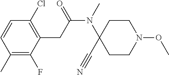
C1=CC(C)=C(F)C(CC(N(C2(C#N)CCN(OC)CC2)C)=O)=C1Cl
